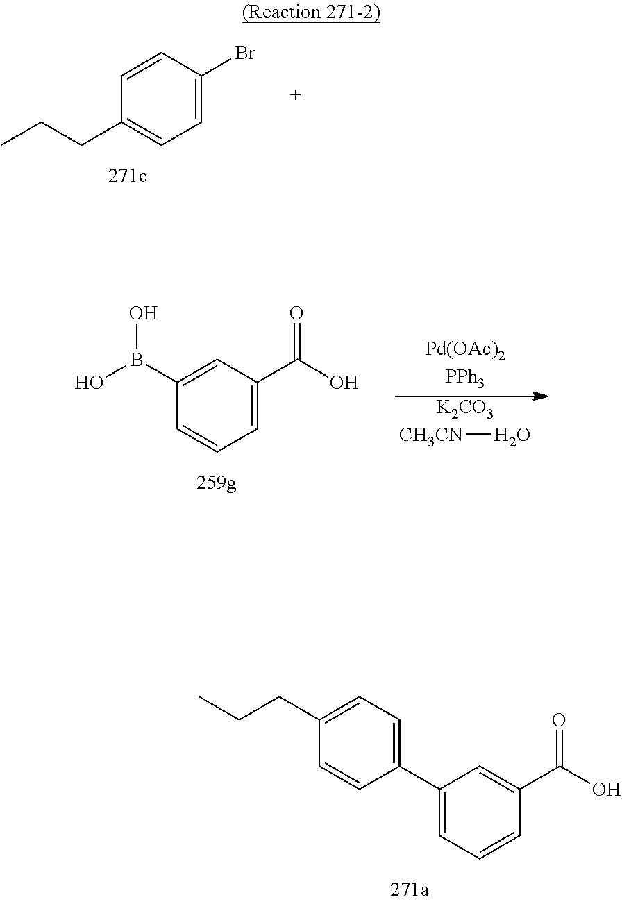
C1(C2=CC=C(CCC)C=C2)=CC=CC(C(O)=O)=C1.C1=CC(Br)=CC=C1CCC.C1(B(O)O)=CC(C(O)=O)=CC=C1.[K2CO3].[CH3CN]O
